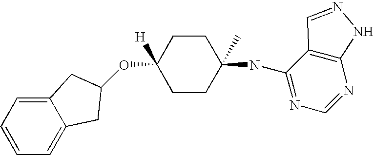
C1=CC=C2C(=C1)CC(OC1([H])CCC(C)(NC3=NC=NC4=C3C=NN4)CC1)C2
